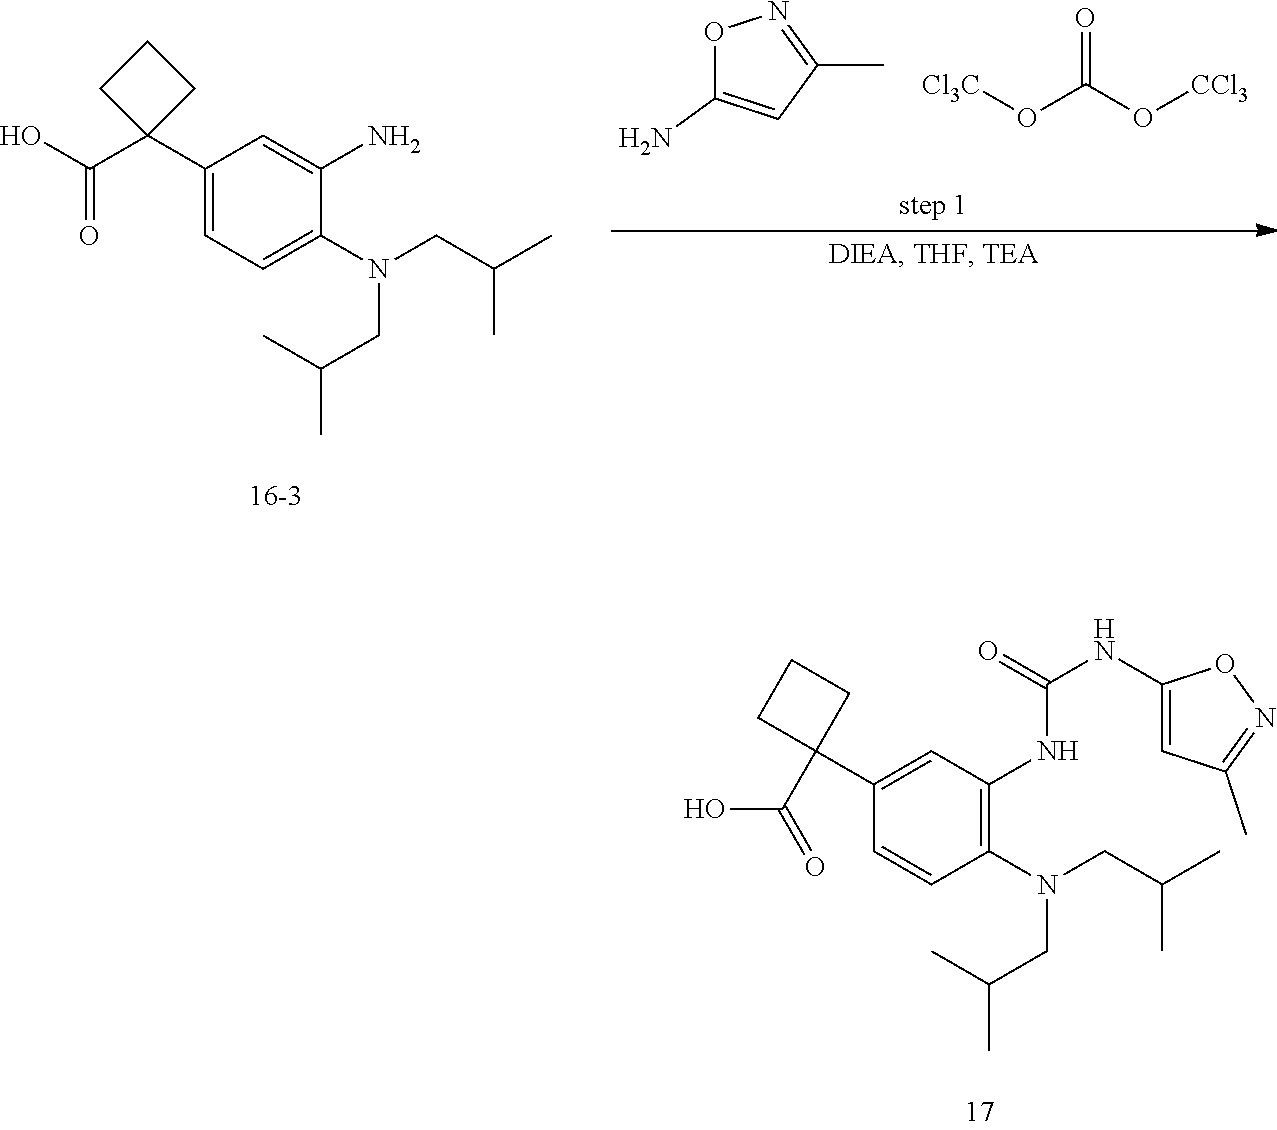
C1(C2(C(O)=O)CCC2)=CC(NC(NC2=CC(C)=NO2)=O)=C(N(CC(C)C)CC(C)C)C=C1.O1C(N)=CC(C)=N1.[Cl3C]OC(O[CCl3])=O.C1(C2(C(O)=O)CCC2)=CC=C(N(CC(C)C)CC(C)C)C(N)=C1
